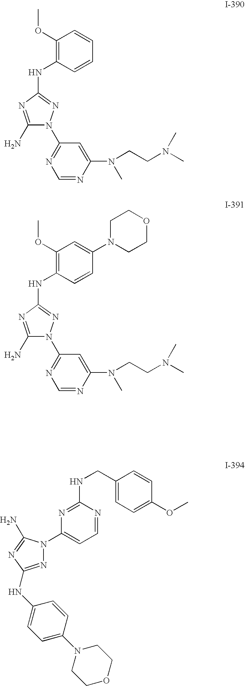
C1(N)=NC(NC2=C(OC)C=CC=C2)=NN1C1=NC=NC(N(C)CCN(C)C)=C1.C1(N)=NC(NC2=C(OC)C=C(N3CCOCC3)C=C2)=NN1C1=NC=NC(N(C)CCN(C)C)=C1.N1=C(NC2=CC=C(N3CCOCC3)C=C2)N=C(N)N1C1=CC=NC(NCC2=CC=C(OC)C=C2)=N1
